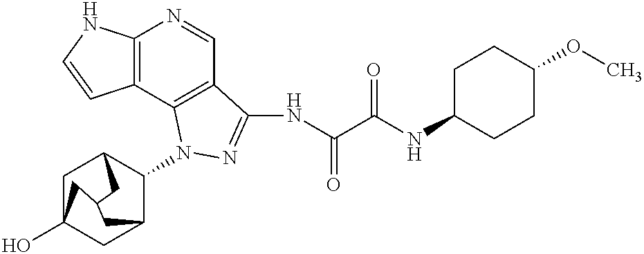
C12=C(C3=C(C=N1)C(NC(C(NC1CCC(OC)CC1)=O)=O)=NN3C1C3CC4(O)CC1CC(C3)C4)C=CN2
